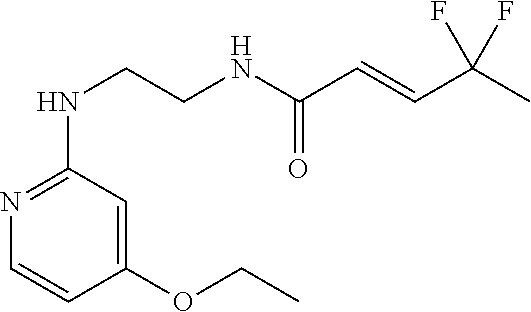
C1(OCC)=CC(NCCNC(C=CC(C)(F)F)=O)=NC=C1
